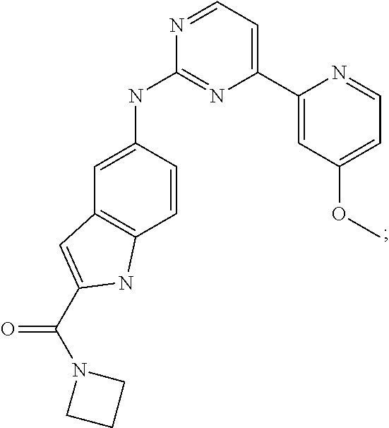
C1=CC(NC2=NC(C3=CC(OC)=CC=N3)=CC=N2)=CC2=C1NC(C(=O)N1CCC1)=C2
